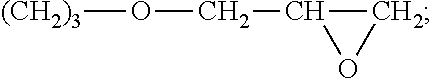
O(CC1OC1)[(CH2)3]
